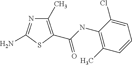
C1(C)=C(C(NC2=C(C)C=CC=C2Cl)=O)SC(N)=N1
